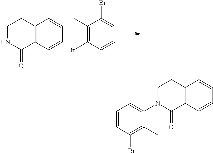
N1C(=O)C2=C(CC1)C=CC=C2.C1(Br)=C(C)C(Br)=CC=C1.C1=CC(Br)=C(C)C(N2C(=O)C3=C(CC2)C=CC=C3)=C1
